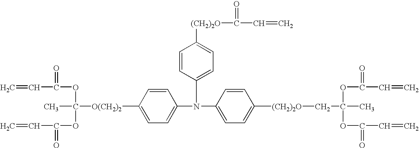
C1=C(N(C2=CC=C([(CH2)2O]CC(OC(C=C)=O)(OC(=O)C=C)C)C=C2)C2=CC=C([(CH2)2O]C(=O)C=C)C=C2)C=CC([O(CH2)2]C(OC(=O)C=C)(OC(C=C)=O)C)=C1
